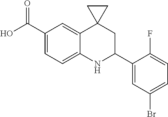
C1(C(O)=O)=CC=C2C(=C1)C1(CC(C3=CC(Br)=CC=C3F)N2)CC1
